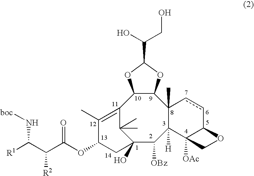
C12=C(C)C(OC(C(C([R1])N[boc])[R2])=O)CC(O)(C1(C)C)C([OBz])C1([H])C(C)(C3C2OC(C(CO)O)O3)ccC2C1([OAc])CO2
